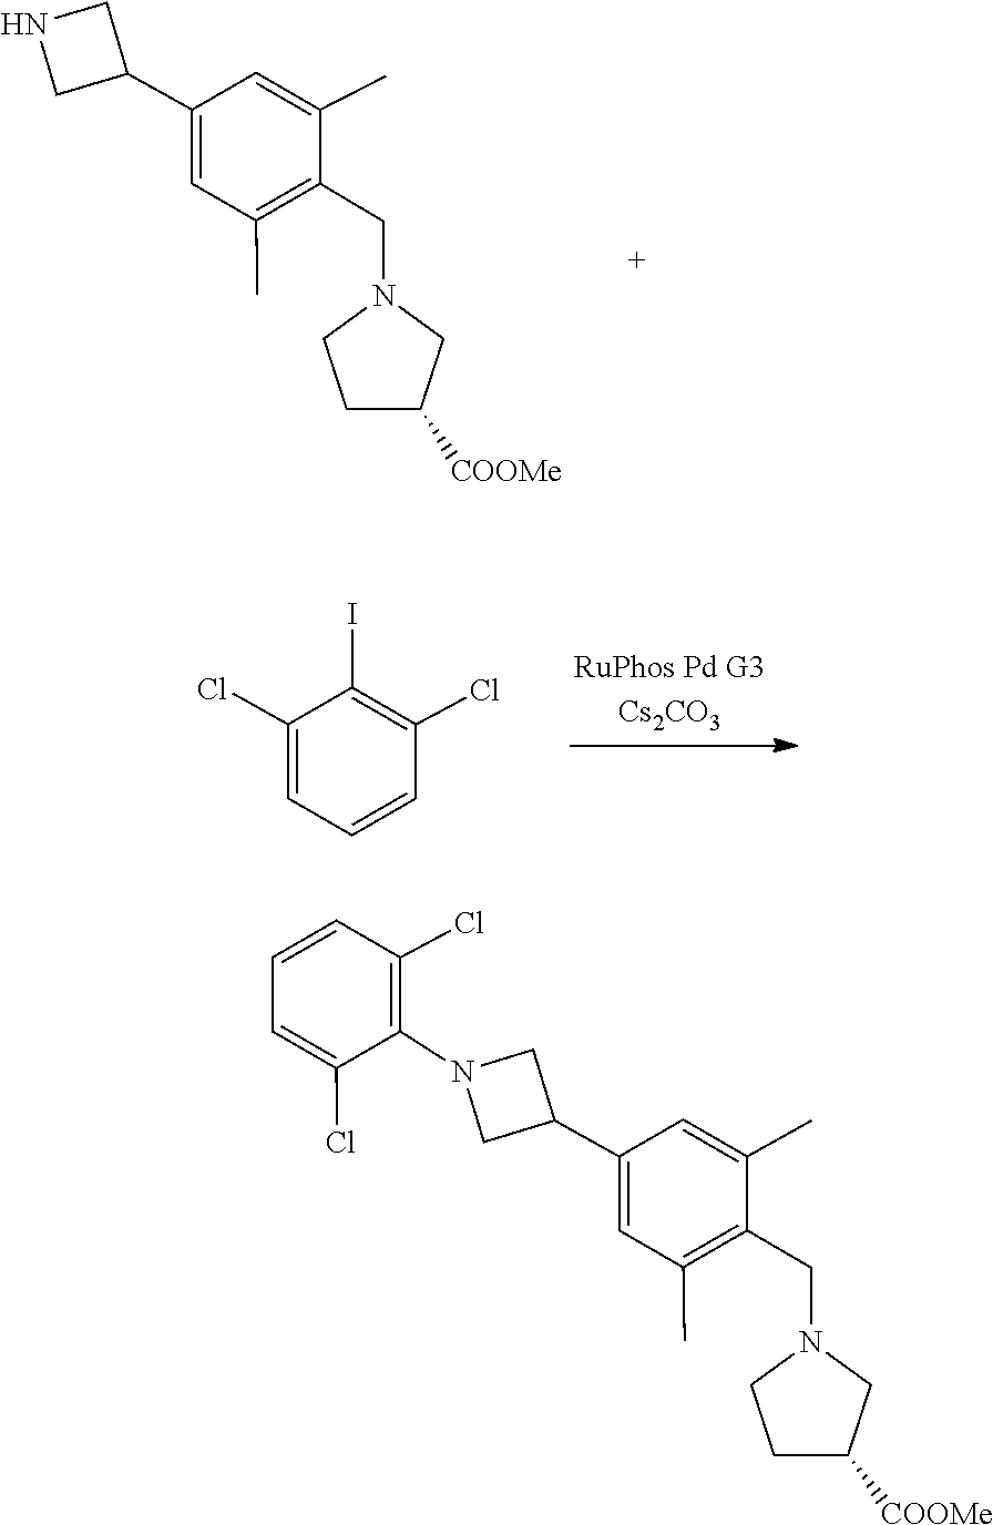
C1=C(C2CNC2)C=C(C)C(CN2CCC([COOMe])C2)=C1C.C1=C(Cl)C(I)=C(Cl)C=C1.C1=C(C2CN(C3=C(Cl)C=CC=C3Cl)C2)C=C(C)C(CN2CCC([COOMe])C2)=C1C
